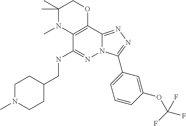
C1(C)(C)N(C)C2=C(OC1)C1=NN=C(C3=CC=CC(OC(F)(F)F)=C3)N1N=C2NCC1CCN(C)CC1
